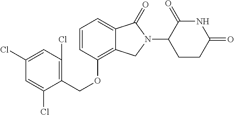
C1(Cl)=CC(Cl)=C(COC2=C3C(=CC=C2)C(=O)N(C2CCC(=O)NC2=O)C3)C(Cl)=C1
